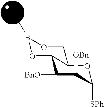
B1(C)OC2C([BnO])C([OBn])C([SPh])OC2CO1
